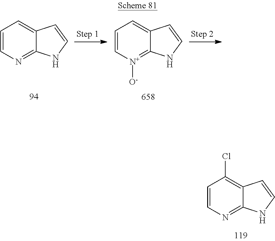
C1=CN=C2C(=C1Cl)C=CN2.C1=CN=C2C(=C1)C=CN2.C1=C[N+]([O-])=C2C(=C1)C=CN2
